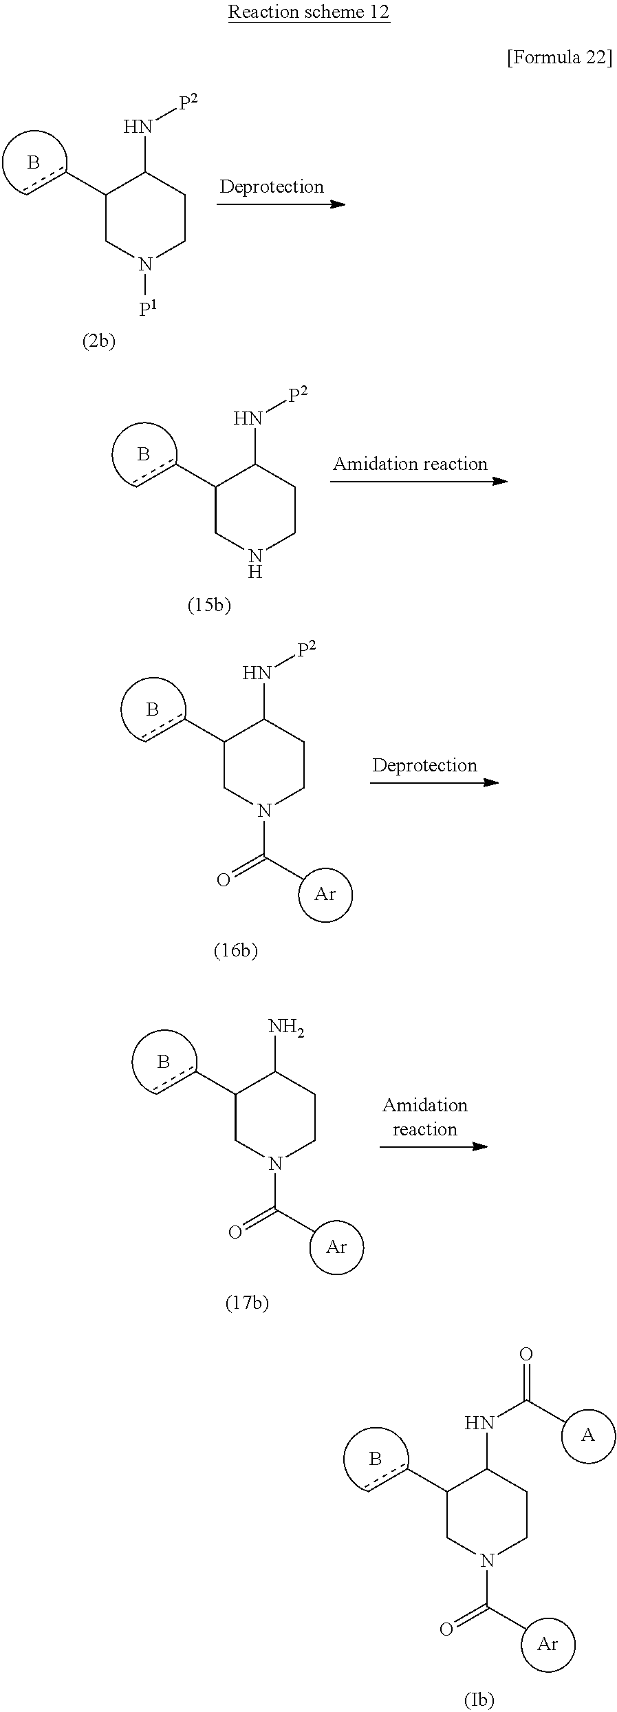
C1(cc)CN(C(C)=O)CCC1NC(=O)C.B.[A].[Ar].C1(cc)CN(C(C)=O)CCC1N.B.[Ar].C1(cc)CNCCC1N[P2].B.C1(cc)CN(C(C)=O)CCC1N[P2].B.[Ar].C1(cc)CN([P1])CCC1N[P2].B
